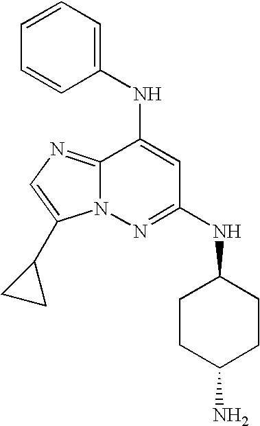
C12=NC=C(C3CC3)N1N=C(NC1CCC(N)CC1)C=C2NC1=CC=CC=C1
